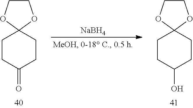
C1CC(=O)CCC12OCCO2.[NaBH4].C1CC(O)CCC12OCCO2
